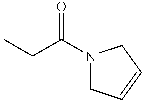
CCC(N1CC=CC1)=O
